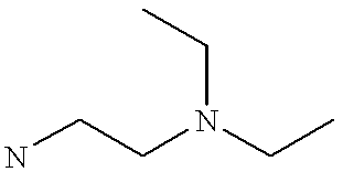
NCCN(CC)CC
